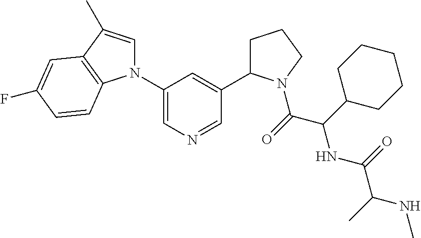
N1(C2=CN=CC(C3CCCN3C(=O)C(NC(C(C)NC)=O)C3CCCCC3)=C2)C=C(C)C2=C1C=CC(F)=C2
